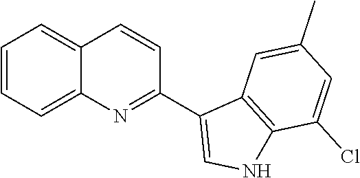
C1=CC=C2C(=C1)C=CC(C1=CNC3=C1C=C(C)C=C3Cl)=N2
